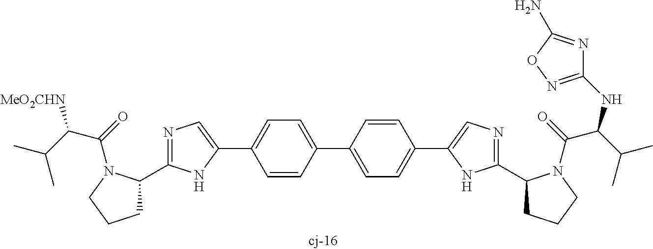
C1C(C2=NC=C(C3=CC=C(C4=CC=C(C5=CN=C(C6CCCN6C(=O)C(C(C)C)NC6=NOC(N)=N6)N5)C=C4)C=C3)N2)N(C(=O)C(C(C)C)[MeO2CHN])CC1
